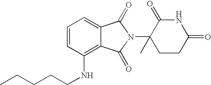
N(C1=C2C(=CC=C1)C(=O)N(C1(C)CCC(=O)NC1=O)C2=O)CCCCC
